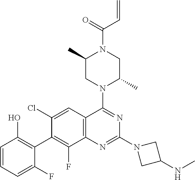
C1=CC=C(F)C(C2=C(F)C3=C(C=C2Cl)C(N2C(C)CN(C(=O)C=C)C(C)C2)=NC(N2CC(NC)C2)=N3)=C1O
